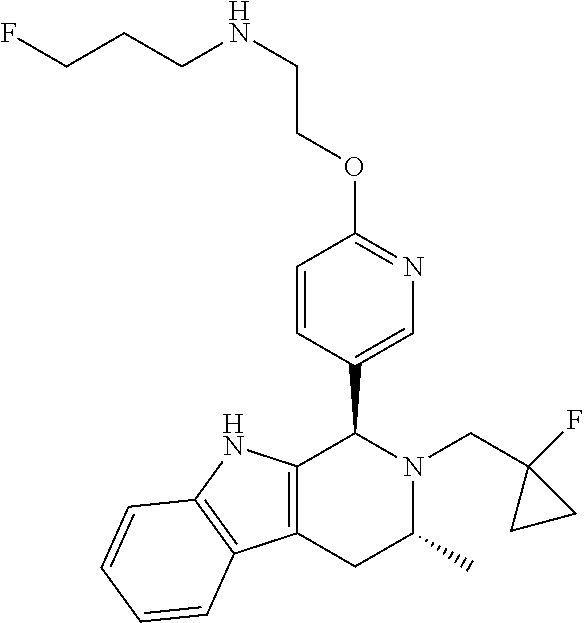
C12=C(NC3=C1C=CC=C3)C(C1=CN=C(OCCNCCCF)C=C1)N(CC1(F)CC1)C(C)C2
